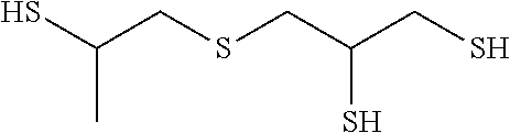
SC(CSCC(CS)S)C
